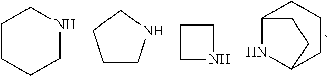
C1CCCNC1.C1CNCC1.C1CNC1.C12CCCC(N1)CC2
